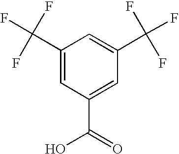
C1(C(F)(F)F)=CC(C(O)=O)=CC(C(F)(F)F)=C1
